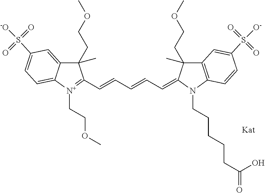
C1(CCOC)(C)C2=CC(S([-O])(=O)=O)=CC=C2[N+](CCOC)=C1C=CC=CC=C1N(CCCCCC(=O)O)C2=C(C=C(S([O-])(=O)=O)C=C2)C1(C)CCOC
